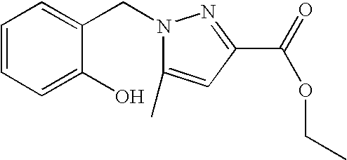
C1=CC=C(O)C(CN2C(C)=CC(C(=O)OCC)=N2)=C1
